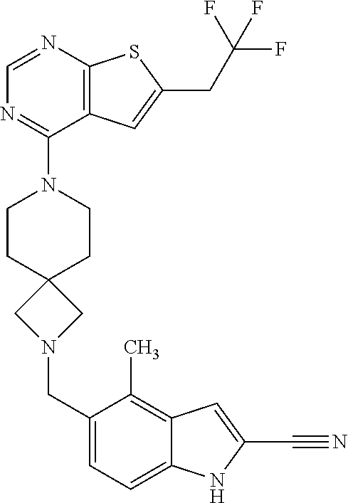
C1=NC2=C(C(N3CCC4(CC3)CN(CC3=CC=C5C(=C3C)C=C(C#N)N5)C4)=N1)C=C(CC(F)(F)F)S2
